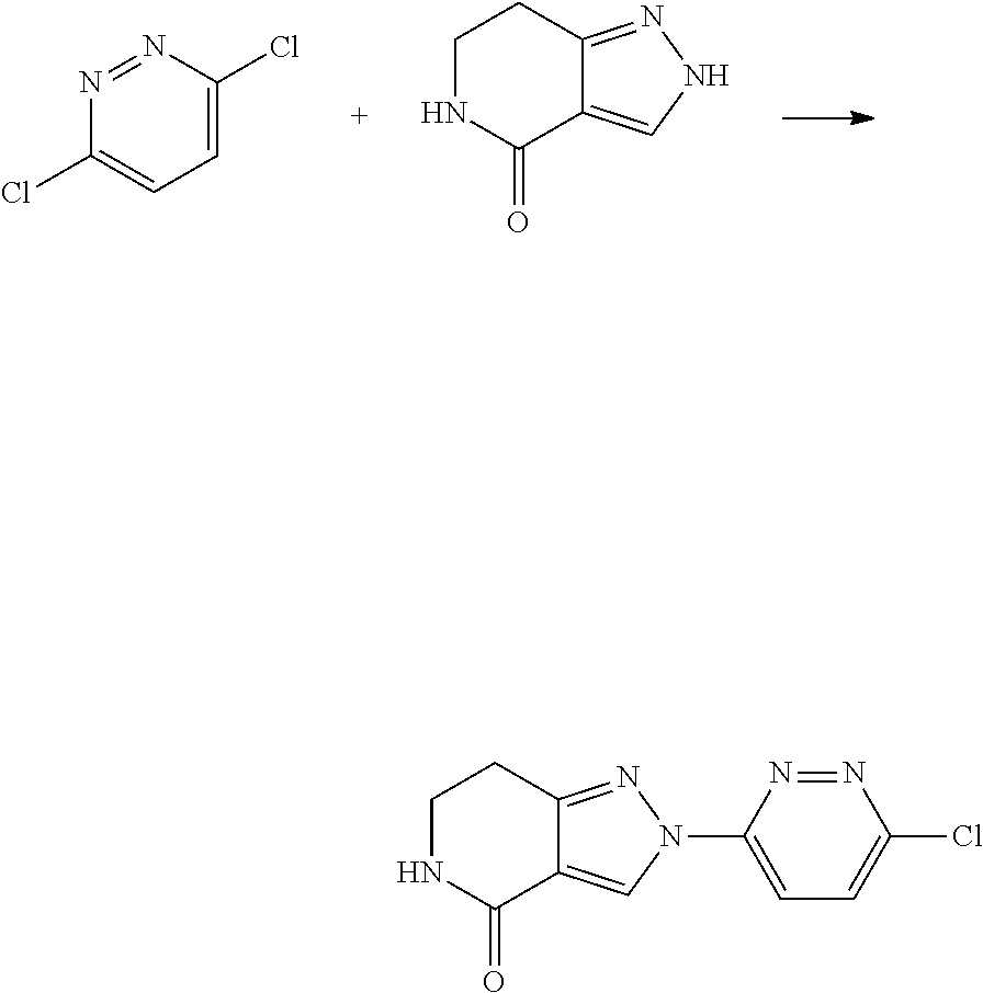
C1=C(Cl)N=NC(Cl)=C1.C1NC(=O)C2=CNN=C2C1.C1NC(=O)C2=CN(C3=CC=C(Cl)N=N3)N=C2C1
